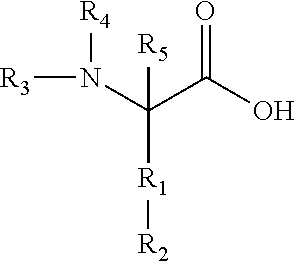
[R5]C([R1][R2])(N([R3])[R4])C(O)=O
